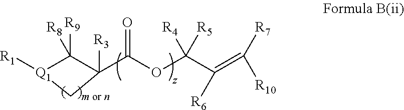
[R1][Q1]1C([R9])([R8])C([R3])(C(OC(C(=C([R7])[R10])[R6])([R4])[R5])=O)C1
